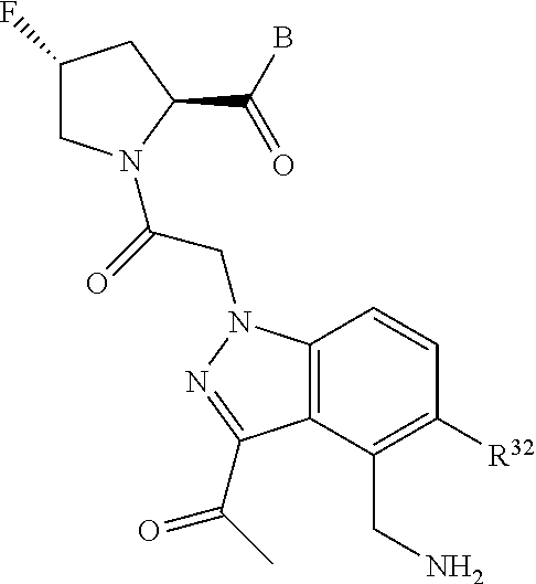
C1(F)CN(C(=O)CN2C3=C(C(CN)=C([R32])C=C3)C(C(=O)C)=N2)C(C(B)=O)C1
